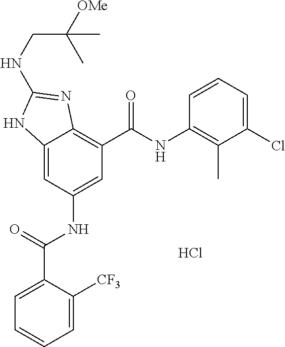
C12=CC(NC(C3=CC=CC=C3[CF3])=O)=CC(C(NC3=C(C)C(Cl)=CC=C3)=O)=C1N=C(NCC([OMe])(C)C)N2.Cl
